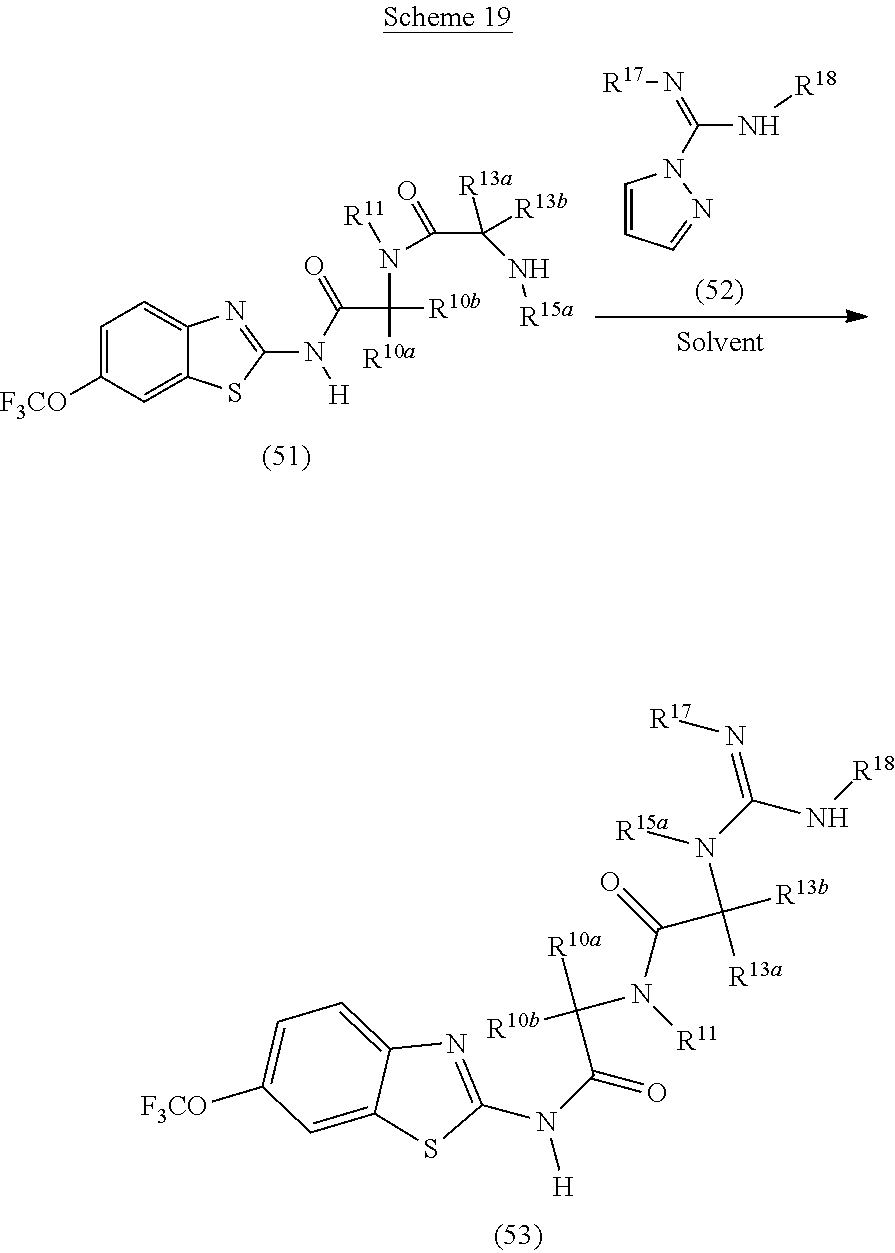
C1=CC=NN1C(=N[R17])N[R18].[F3CO]C1=CC=C2C(=C1)SC(N(C(=O)C([R10b])([R10a])N([R11])C(C(N[R15a])([R13a])[R13b])=O)[H])=N2.N(C1=NC2=CC=C([F3CO])C=C2S1)(C(=O)C([R10a])(N([R11])C(=O)C([R13b])(N(C(=N[R17])N[R18])[R15a])[R13a])[R10b])[H]
